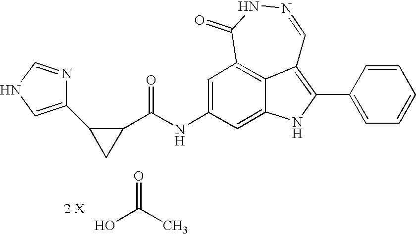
C1(C2CC2C(=O)NC2=CC3=C4C(=C(C5=CC=CC=C5)NC4=C2)C=NNC3=O)=CNC=N1.OC(=O)C.[2 X]
